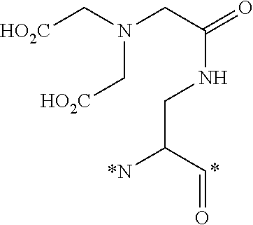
[HO2C]CN(CC(=O)NCC(C=O)[*N])C[HO2C]
